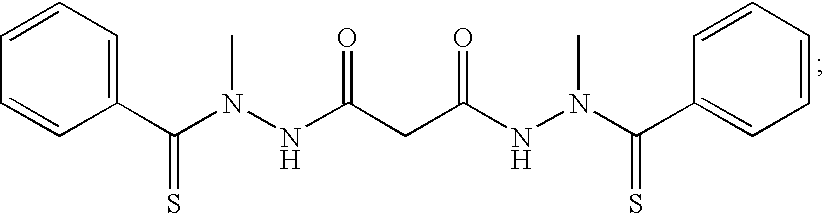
C1=CC=C(C(=S)N(C)NC(=O)CC(=O)NN(C)C(=S)C2=CC=CC=C2)C=C1
